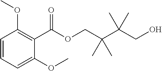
C(C(C(CO)(C)C)(C)C)OC(C1=C(OC)C=CC=C1OC)=O
